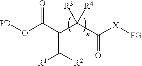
[PB]OC(=O)C(C(C([X][FG])=O)([R4])[R3])=C([R1])[R2]
